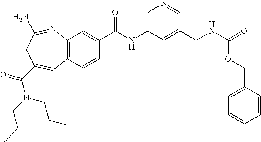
C12=C(C=CC(C(NC3=CN=CC(CNC(=O)OCC4=CC=CC=C4)=C3)=O)=C1)C=C(C(N(CCC)CCC)=O)CC(N)=N2
